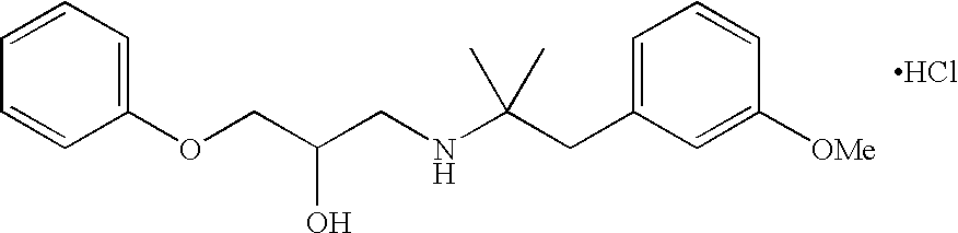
O(CC(CNC(CC1=CC=CC([OMe])=C1)(C)C)O)C1=CC=CC=C1.Cl
